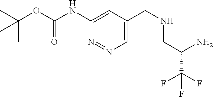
C1(NC(OC(C)(C)C)=O)=CC(CNCC(N)C(F)(F)F)=CN=N1
